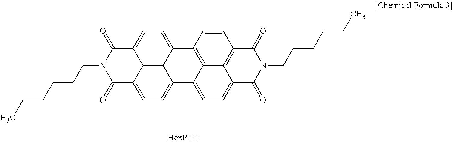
N1(CCCCCC)C(=O)C2=CC=C3C4=C2C(=CC=C4C2=C4C3=CC=C3C4=C(C=C2)C(=O)N(CCCCCC)C3=O)C1=O
